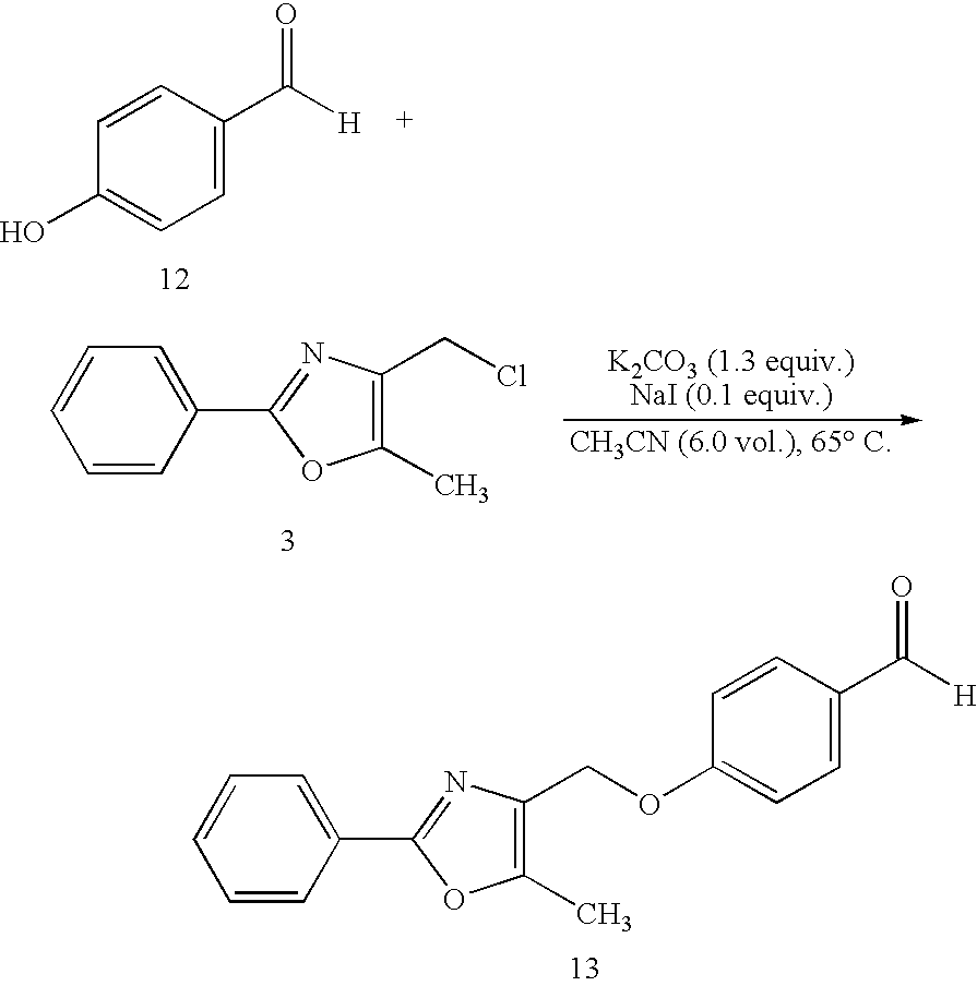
C1=C(C(=O)[H])C=CC(O)=C1.C1=C(C([H])=O)C=CC(OCC2=C(C)OC(C3=CC=CC=C3)=N2)=C1.ClCC1=C(C)OC(C2=CC=CC=C2)=N1
